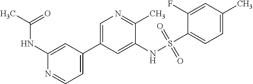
C1(NC(C)=O)=CC(C2=CN=C(C)C(NS(C3=CC=C(C)C=C3F)(=O)=O)=C2)=CC=N1
